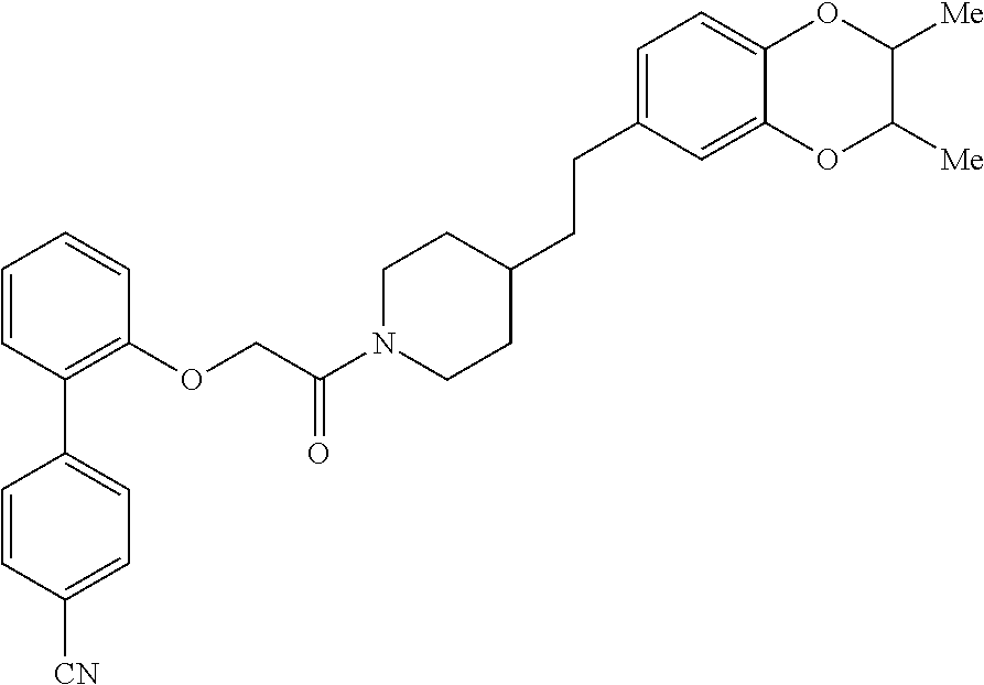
C1=CC(C2=CC=C([CN])C=C2)=C(OCC(N2CCC(CCC3=CC=C4C(=C3)OC([Me])C([Me])O4)CC2)=O)C=C1
